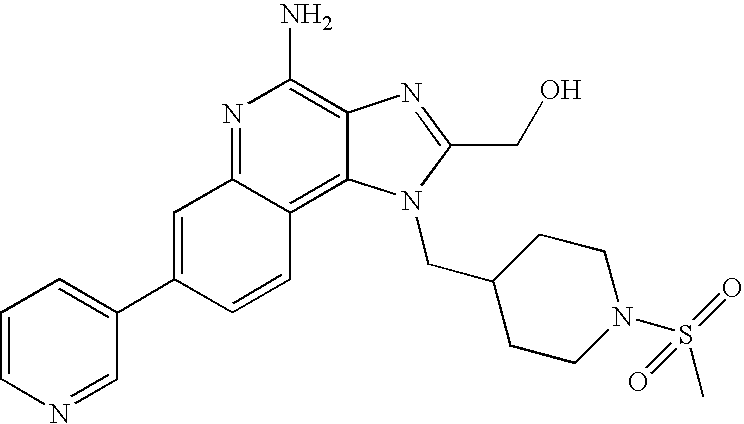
C1=CN=CC(C2=CC3=NC(N)=C4C(=C3C=C2)N(CC2CCN(S(=O)(C)=O)CC2)C(CO)=N4)=C1
